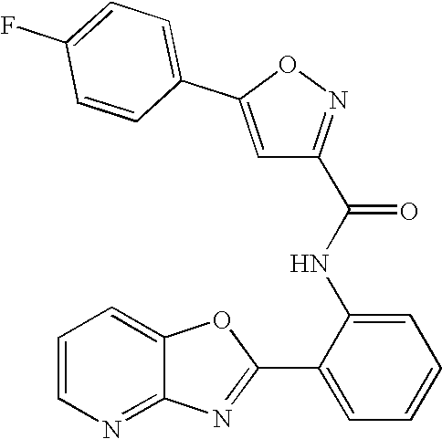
C12=NC=CC=C1OC(C1=CC=CC=C1NC(=O)C1=NOC(C3=CC=C(F)C=C3)=C1)=N2
